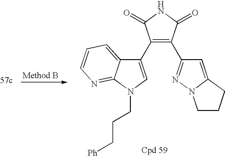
C1(C2=CN(CCC[Ph])C3=NC=CC=C23)=C(C2=NN3C(=C2)CCC3)C(=O)NC1=O
